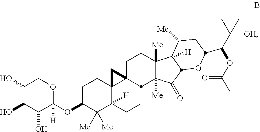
C1(O)C(O)C(O)C(OC2C([Me])([Me])C3([H])C4(CC2)C2(C4)CCC4([Me])C([Me])(C(=O)C5C4([H])C([Me])CC(C(C(C)([OH])C)OC(=O)C)O5)C2CC3)([H])OC1
